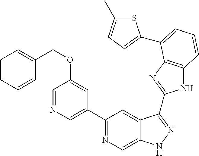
C1(C2=NC=C3C(=C2)C(C2=NC4=C(N2)C=CC=C4C2=CC=C(C)S2)=NN3)=CN=CC(OCC2=CC=CC=C2)=C1
